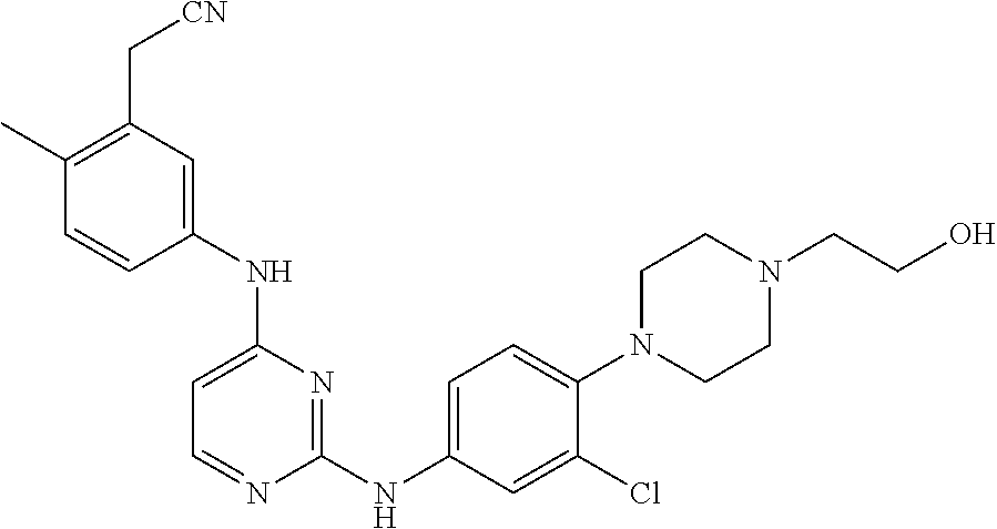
C1(C)=C(C[CN])C=C(NC2=CC=NC(NC3=CC=C(N4CCN(CCO)CC4)C(Cl)=C3)=N2)C=C1
